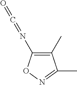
C1(C)=C(N=C=O)ON=C1C
